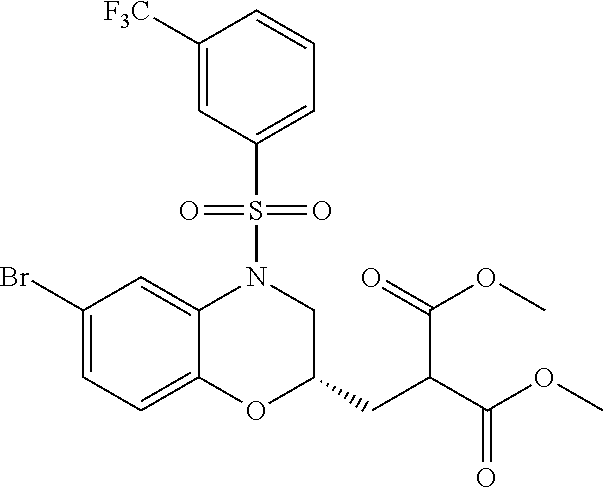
BrC1=CC=C2C(=C1)N(S(C1=CC=CC([F3C])=C1)(=O)=O)CC(CC(C(OC)=O)C(=O)OC)O2
